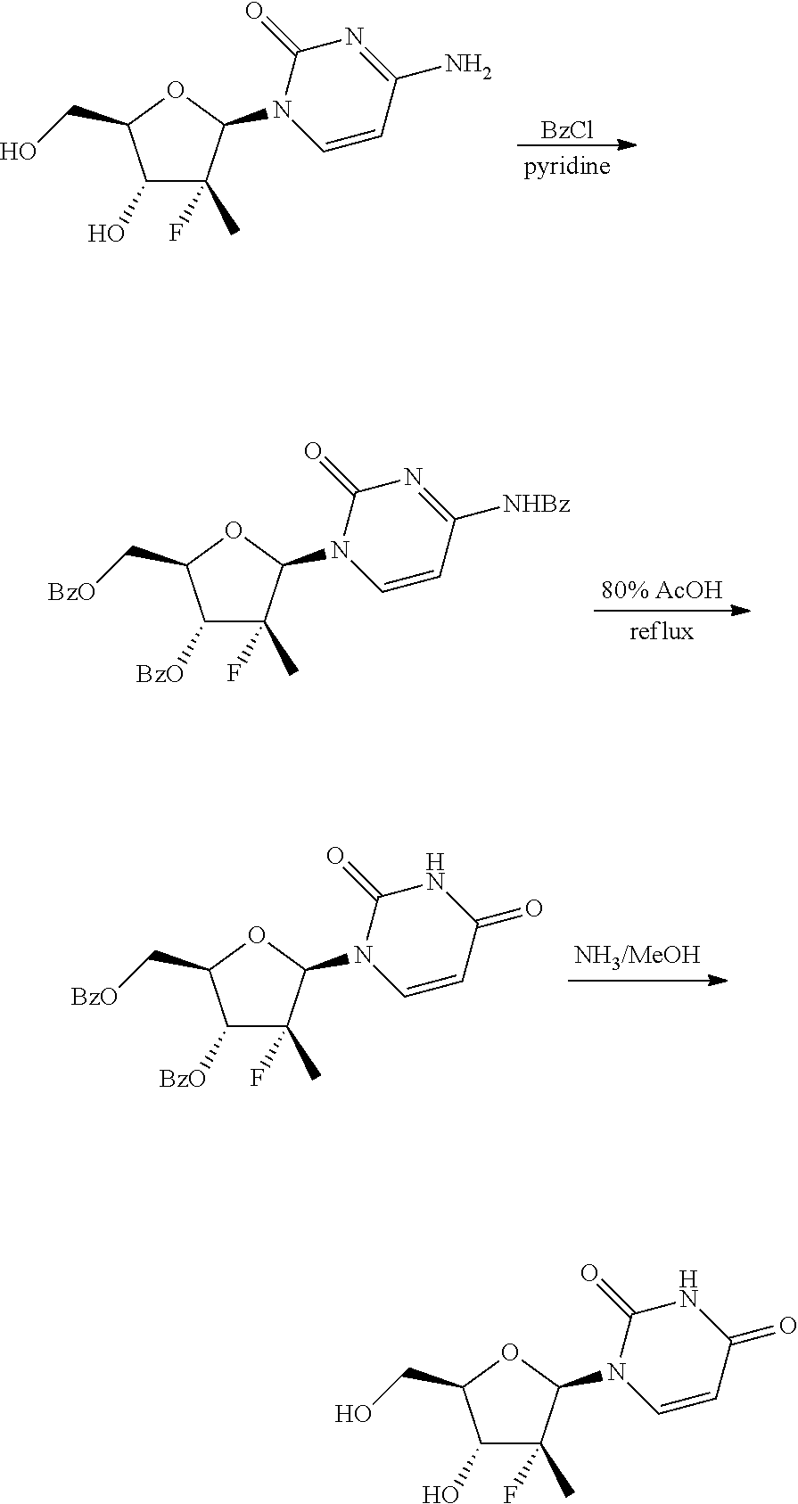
[BzCl].C1(O)C(F)(C)C(N2C=CC(N)=NC2=O)OC1CO.C1([BzO])C(F)(C)C(N2C=CC([NHBz])=NC2=O)OC1C[BzO].C1([BzO])C(F)(C)C(N2C=CC(=O)NC2=O)OC1C[BzO].C1(O)C(F)(C)C(N2C=CC(=O)NC2=O)OC1CO
